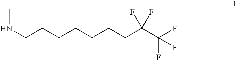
CNCCCCCCCC(C(F)(F)F)(F)F
